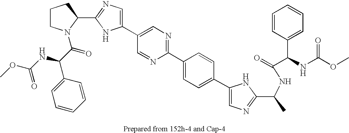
C1(C2=CN=C(C3=CC=C(C4=CN=C(C(C)NC(=O)C(NC(OC)=O)C5=CC=CC=C5)N4)C=C3)N=C2)=CN=C(C2N(C(C(C3=CC=CC=C3)NC(OC)=O)=O)CCC2)N1
